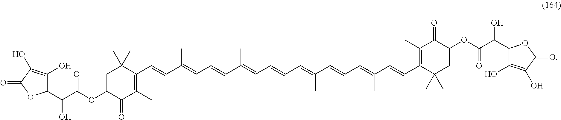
C1C(OC(C(O)C2C(O)=C(O)C(=O)O2)=O)C(=O)C(C)=C(C=CC(=CC=CC(=CC=CC=C(C=CC=C(C=CC2=C(C)C(=O)C(OC(C(O)C3C(O)=C(O)C(=O)O3)=O)CC2(C)C)C)C)C)C)C1(C)C
